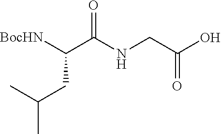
[BocHN]C(C(NCC(O)=O)=O)CC(C)C
